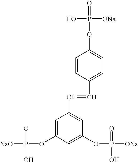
C1=CC(C=CC2=CC(OP([ONa])(O)=O)=CC(OP([NaO])(=O)O)=C2)=CC=C1OP(=O)([ONa])O
